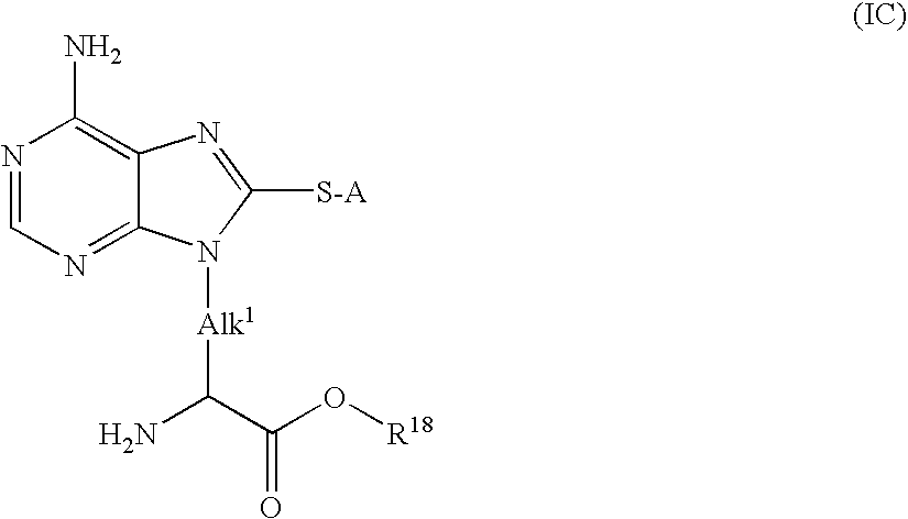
N1=CN=C2C(=C1N)N=C([S-A])N2[Alk1]C(N)C(O[R18])=O
